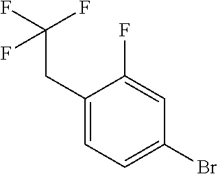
C1(CC(F)(F)F)=CC=C(Br)C=C1F
